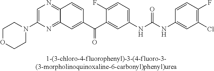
C1=C(N2CCOCC2)N=C2C(=N1)C=CC(C(C1=CC(NC(NC3=CC(Cl)=C(F)C=C3)=O)=CC=C1F)=O)=C2
